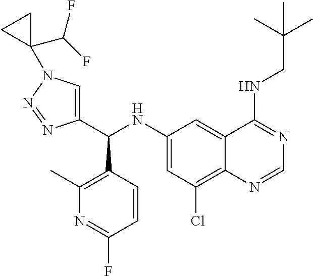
C1(C(NC2=CC(Cl)=C3C(=C2)C(NCC(C)(C)C)=NC=N3)C2=C(C)N=C(F)C=C2)=CN(C2(C(F)F)CC2)N=N1
